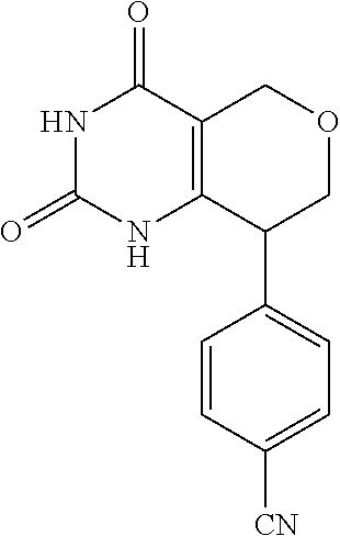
C12=C(C(=O)NC(=O)N1)COCC2C1=CC=C([CN])C=C1
